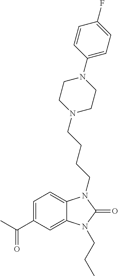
C1=C(C(C)=O)C=C2C(=C1)N(CCCCN1CCN(C3=CC=C(F)C=C3)CC1)C(=O)N2CCC
